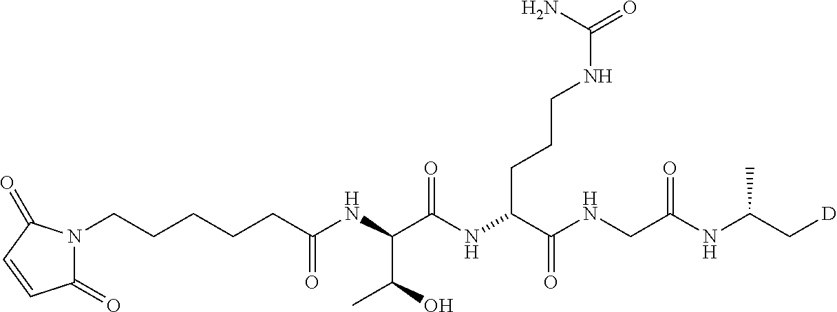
C1(=O)N(CCCCCC(NC(C(NC(C(NCC(NC(C[D])C)=O)=O)CCCNC(=O)N)=O)C(C)O)=O)C(=O)C=C1
